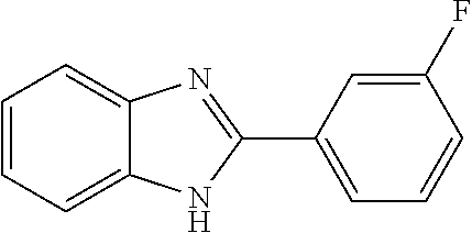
C1=CC=C2C(=C1)N=C(C1=CC=CC(F)=C1)N2
